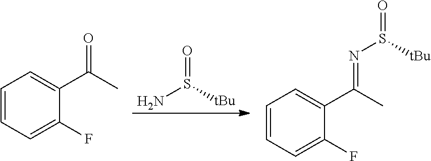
O=S([tBu])N.C1=CC=C(F)C(C(C)=O)=C1.C1=CC=C(F)C(C(C)=NS(=O)[tBu])=C1
